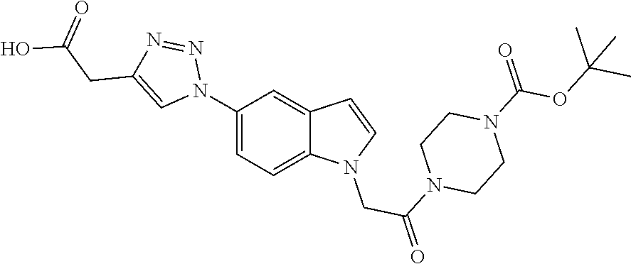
C1(N2N=NC(CC(O)=O)=C2)=CC=C2C(=C1)C=CN2CC(N1CCN(C(OC(C)(C)C)=O)CC1)=O
